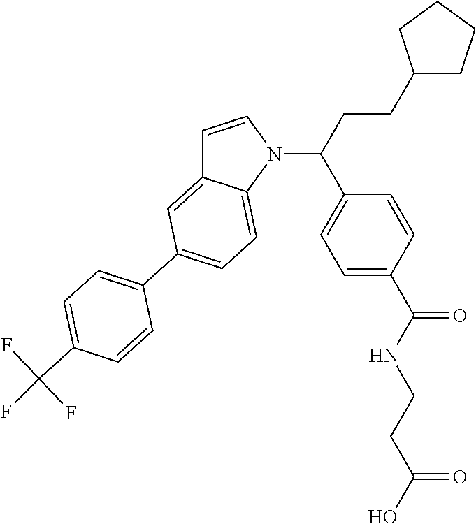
C1=CN(C(C2=CC=C(C(=O)NCCC(=O)O)C=C2)CCC2CCCC2)C2=CC=C(C3=CC=C(C(F)(F)F)C=C3)C=C12
